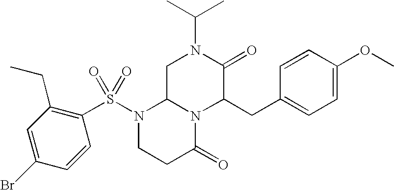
C1C2N(C(CC3=CC=C(OC)C=C3)C(=O)N1C(C)C)C(=O)CCN2S(=O)(C1=C(CC)C=C(Br)C=C1)=O
